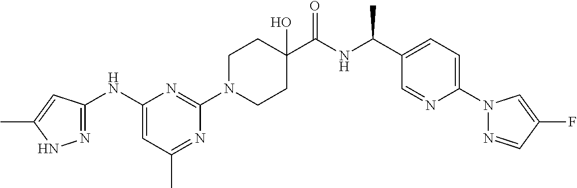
C1(NC2=NNC(C)=C2)=CC(C)=NC(N2CCC(C(NC(C3=CC=C(N4N=CC(F)=C4)N=C3)C)=O)(O)CC2)=N1
